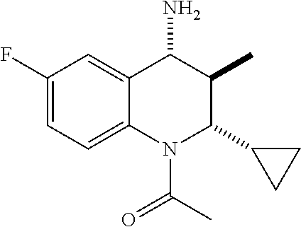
C1(F)=CC=C2C(=C1)C(N)C(C)C(C1CC1)N2C(C)=O
